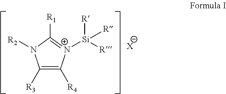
C1([R3])=C([R4])[N+]([Si]([R])([R])[R])=C([R1])N1[R2].[X]
